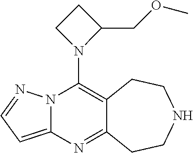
N1(C2=C3C(=NC4=CC=NN24)CCNCC3)C(COC)CC1
